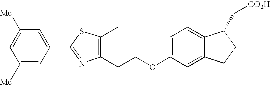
C1=C([Me])C=C(C2=NC(CCOC3=CC=C4C(=C3)CCC4C[CO2H])=C(C)S2)C=C1[Me]
